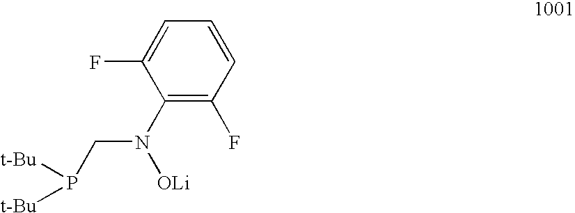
C1(N(CP([t-Bu])[t-Bu])[OLi])=C(F)C=CC=C1F
